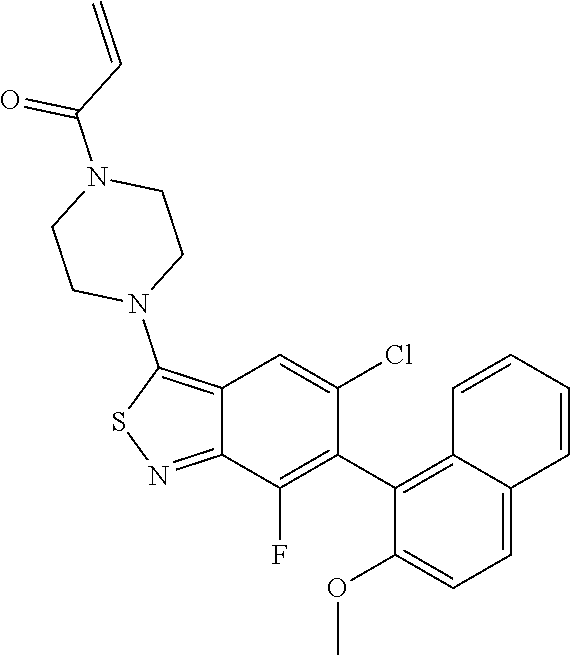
C12=C(N3CCN(C(C=C)=O)CC3)SN=C1C(F)=C(C1=C3C=CC=CC3=CC=C1OC)C(Cl)=C2
